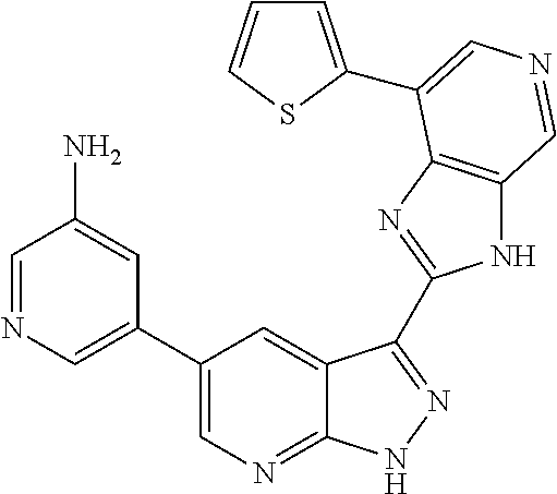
C1(C2=CN=CC(N)=C2)=CN=C2C(=C1)C(C1=NC3=C(N1)C=NC=C3C1=CC=CS1)=NN2
